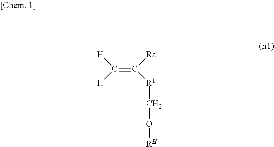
C(=C([Ra])[R1]CO[RH])([H])[H]
